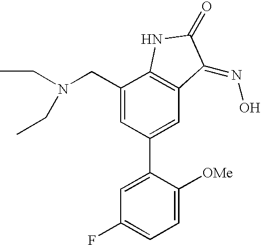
C1(CN(CC)CC)=CC(C2=CC(F)=CC=C2[OMe])=CC2=C1NC(=O)C2=NO
